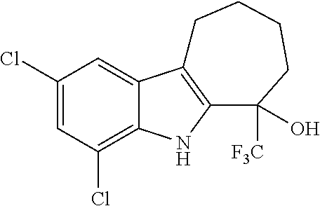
C1(Cl)=CC(Cl)=C2C(=C1)C1=C(N2)C([F3C])(O)CCCC1
